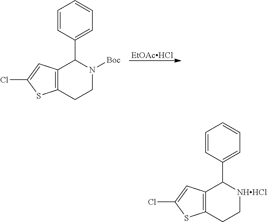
[EtOAcHCl].C1=CC(C2N([Boc])CCC3=C2C=C(Cl)S3)=CC=C1.C1=CC(C2[NHHCl]CCC3=C2C=C(Cl)S3)=CC=C1
